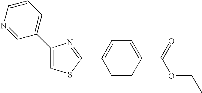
C1(C2=CC=CN=C2)=CSC(C2=CC=C(C(=O)OCC)C=C2)=N1
